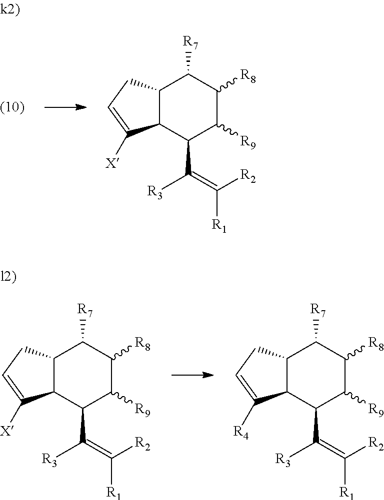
C12C(CC=C1[X])C([R7])C([R8])C([R9])C2C([R3])=C([R2])[R1].C12C(CC=C1[R4])C([R7])C([R8])C([R9])C2C([R3])=C([R2])[R1].C12C(CC=C1[X])C([R7])C([R8])C([R9])C2C([R3])=C([R2])[R1]
